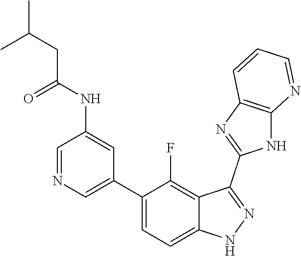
C1=NC=C(C2=CC=C3C(=C2F)C(C2=NC4=C(N2)N=CC=C4)=NN3)C=C1NC(=O)CC(C)C
